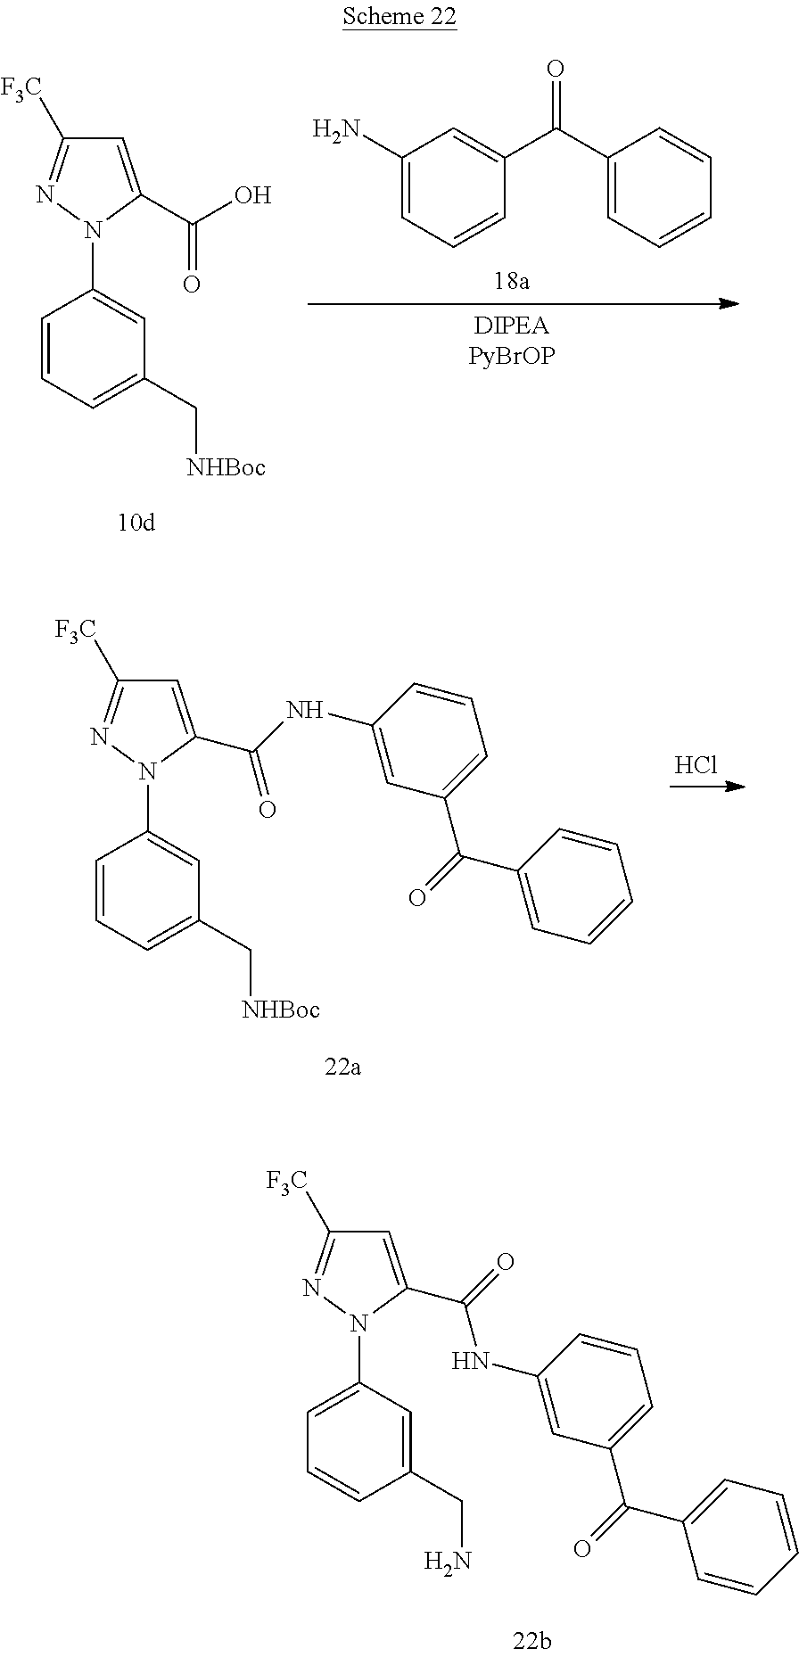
C1=C(C(O)=O)N(C2=CC(C[NHBoc])=CC=C2)N=C1[F3C].C1(N)=CC=CC(C(C2=CC=CC=C2)=O)=C1.C1=C(C(=O)NC2=CC(C(C3=CC=CC=C3)=O)=CC=C2)N(C2=CC(C[NHBoc])=CC=C2)N=C1[F3C].Cl.C1=C(C(=O)NC2=CC(C(C3=CC=CC=C3)=O)=CC=C2)N(C2=CC=CC(CN)=C2)N=C1[F3C]
